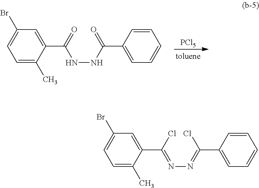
[PCl5].C1(Br)=CC=C(C)C(C(=O)NNC(C2=CC=CC=C2)=O)=C1.C1(Br)=CC=C(C)C(C(Cl)=NN=C(C2=CC=CC=C2)Cl)=C1
